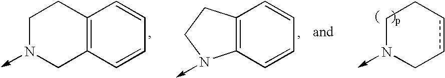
C1N(->C)CC2=C(C1)C=CC=C2.C1N(->C)CccC1.C12=C(C=CC=C1)CCN2->C
